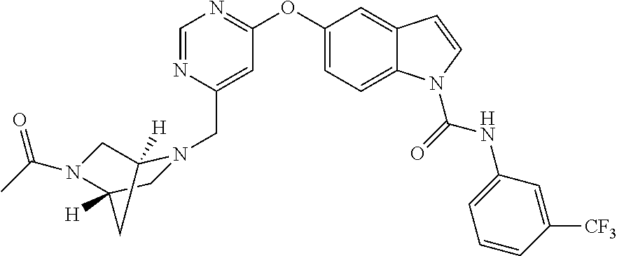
C1=NC(CN2C3([H])CN(C(C)=O)C([H])(C2)C3)=CC(OC2=CC=C3C(=C2)C=CN3C(=O)NC2=CC=CC([CF3])=C2)=N1
